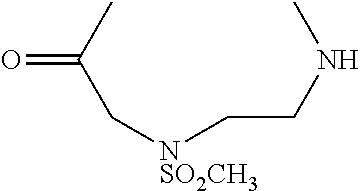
CC(C[NSO2CH3]CCNC)=O
